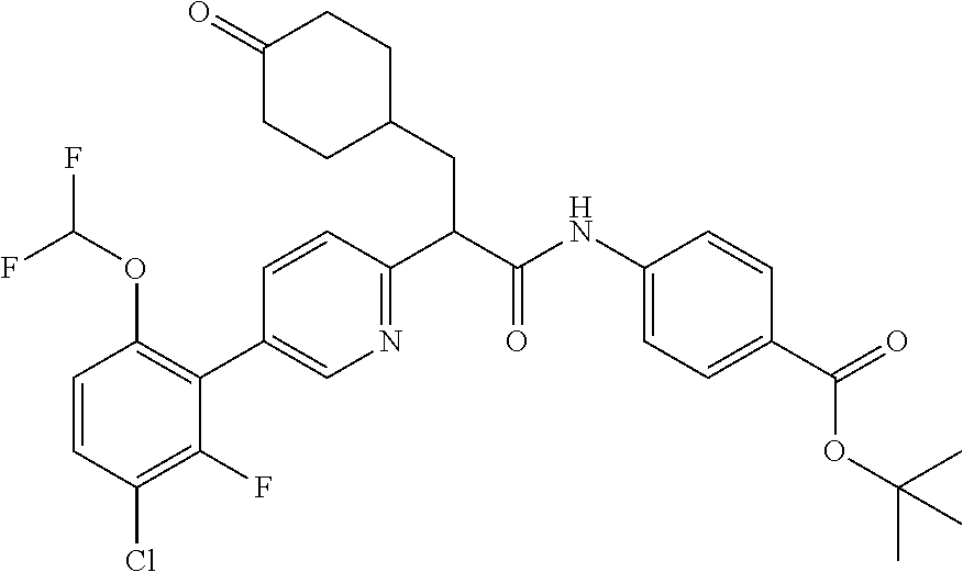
C1=CC(Cl)=C(F)C(C2=CN=C(C(C(NC3=CC=C(C(=O)OC(C)(C)C)C=C3)=O)CC3CCC(=O)CC3)C=C2)=C1OC(F)F
